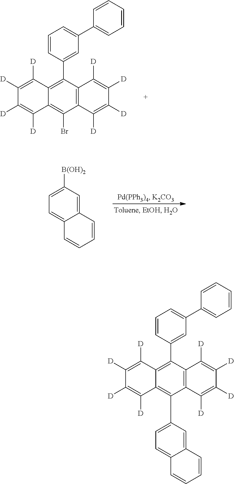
C1([D])=C([D])C([D])=C([D])C2=C(Br)C3=C(C(C4=CC(C5=CC=CC=C5)=CC=C4)=C12)C([D])=C([D])C([D])=C3[D].C1=C2C(=CC([B(OH)2])=C1)C=CC=C2.C1([D])=C([D])C([D])=C([D])C2=C(C3=CC=C4C(=C3)C=CC=C4)C3=C(C(C4=CC(C5=CC=CC=C5)=CC=C4)=C12)C([D])=C([D])C([D])=C3[D]
